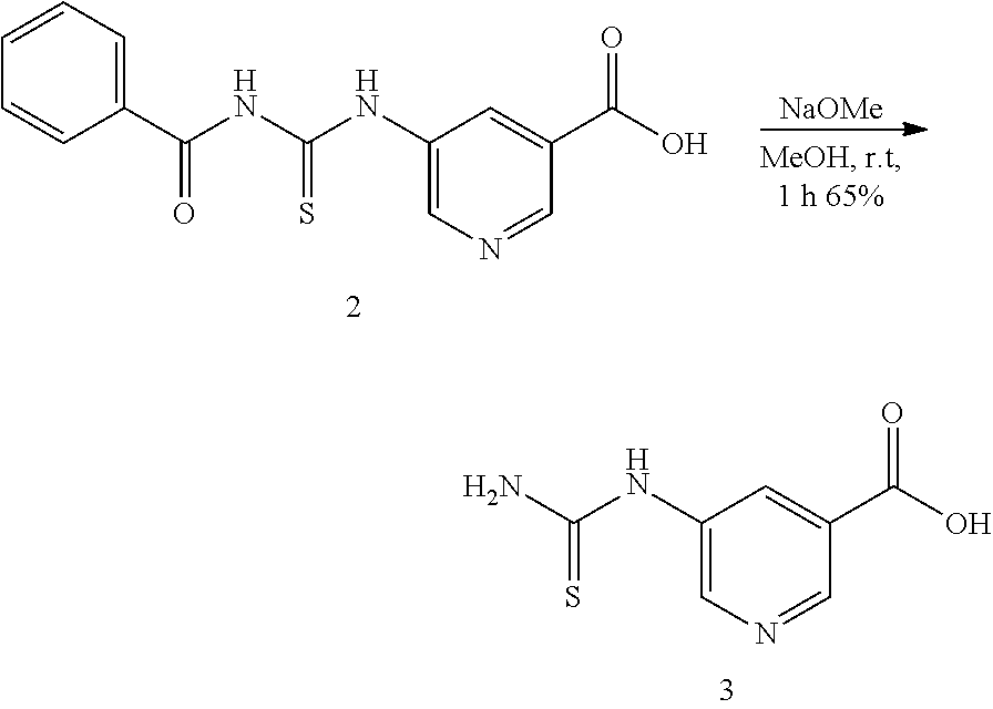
[NaOMe].C1(NC(NC(C2=CC=CC=C2)=O)=S)=CN=CC(C(O)=O)=C1.C1(NC(N)=S)=CN=CC(C(O)=O)=C1
